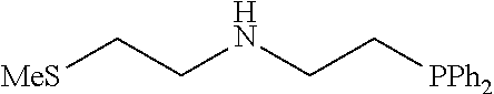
[MeS]CCNCC[PPh2]
